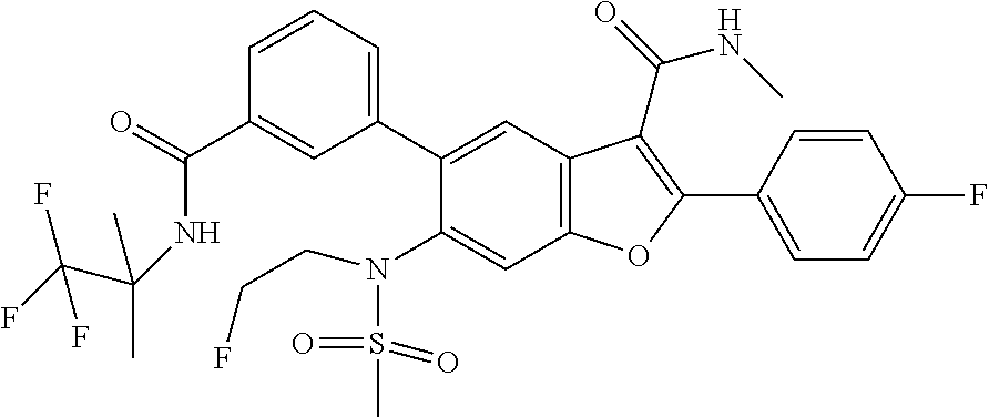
C1=CC(C2=C(C(=O)NC)C3=C(C=C(N(CCF)S(=O)(=O)C)C(C4=CC=CC(C(=O)NC(C(F)(F)F)(C)C)=C4)=C3)O2)=CC=C1F
